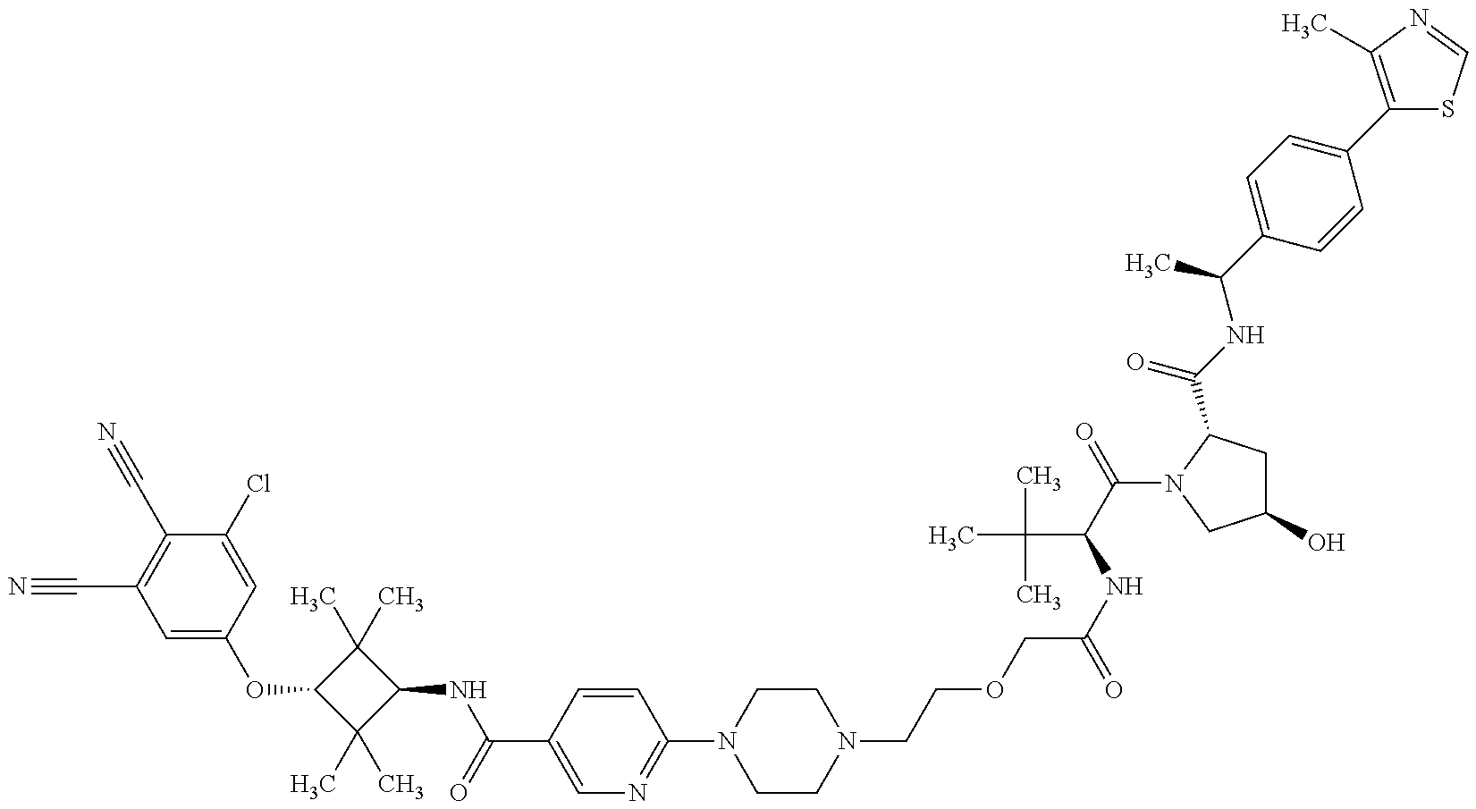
C1=C(OC2C(C)(C)C(NC(=O)C3=CN=C(N4CCN(CCOCC(NC(C(=O)N5C(C(NC(C6=CC=C(C7=C(C)N=CS7)C=C6)C)=O)CC(O)C5)C(C)(C)C)=O)CC4)C=C3)C2(C)C)C=C(Cl)C(C#N)=C1C#N
